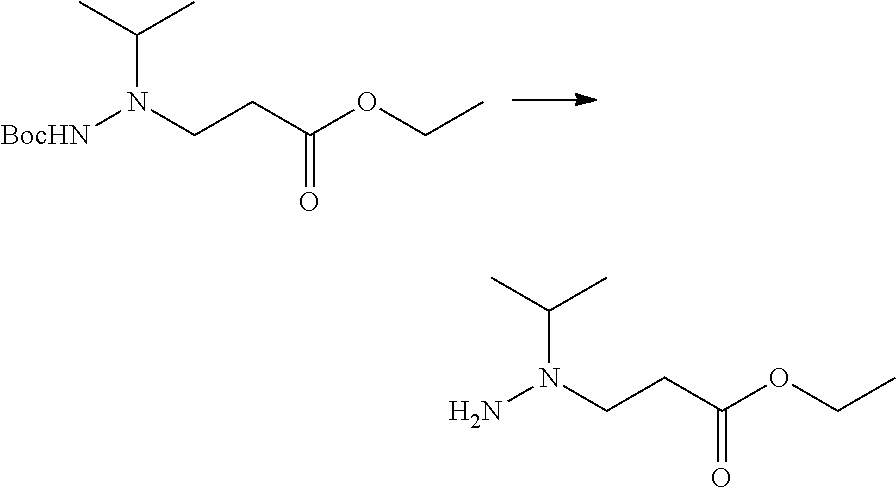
[BocHN]N(CCC(OCC)=O)C(C)C.NN(CCC(OCC)=O)C(C)C
